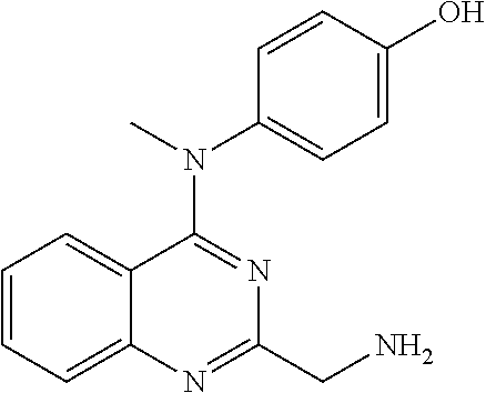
C1=CC=C2C(=C1)C(N(C)C1=CC=C(O)C=C1)=NC(CN)=N2
